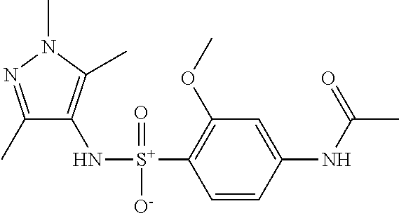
C1(C)=NN(C)C(C)=C1N[S+](C1=C(OC)C=C(NC(C)=O)C=C1)(=O)[O-]
